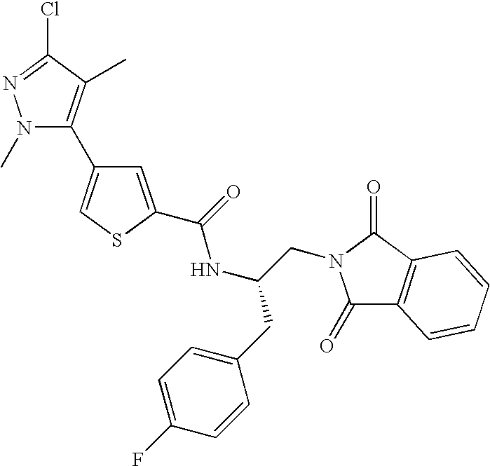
N1(C)C(C2=CSC(C(=O)NC(CC3=CC=C(F)C=C3)CN3C(=O)C4=C(C3=O)C=CC=C4)=C2)=C(C)C(Cl)=N1
